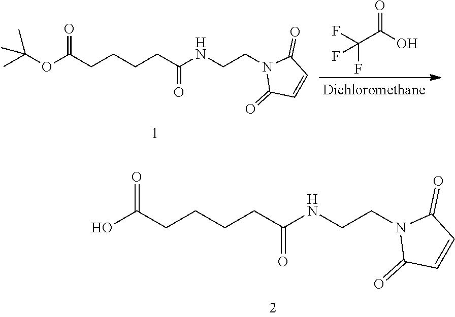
O(C(CCCCC(NCCN1C(=O)C=CC1=O)=O)=O)C(C)(C)C.C(C(O)=O)(F)(F)F.OC(CCCCC(NCCN1C(=O)C=CC1=O)=O)=O
